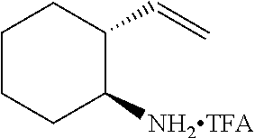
C1CCC([NH2TFA])C(C=C)C1
